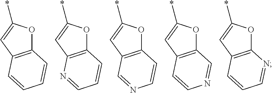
C12=C(C=C(*)O1)C=NC=C2.C12=C(C=C(*)O1)C=CN=C2.C12=C(C=C(*)O1)C=CC=N2.C12=C(C=C(*)O1)C=CC=C2.C12=C(C=C(*)O1)N=CC=C2
